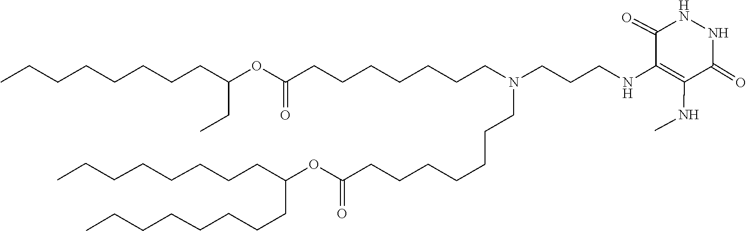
C(CCCC(CCCCCCCC)OC(=O)CCCCCCCN(CCCCCCCC(OC(CC)CCCCCCCC)=O)CCCNC1=C(NC)C(=O)NNC1=O)CCCC
